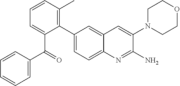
C1(C(=O)C2=CC=CC(C)=C2C2=CC=C3C(=C2)C=C(N2CCOCC2)C(N)=N3)=CC=CC=C1
